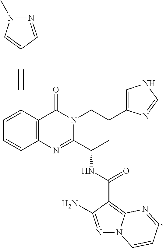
C1=C(C#CC2=CN(C)N=C2)C2=C(C=C1)N=C(C(C)NC(C1=C3N(N=C1N)C=CC=N3)=O)N(CCC1=CNC=N1)C2=O
